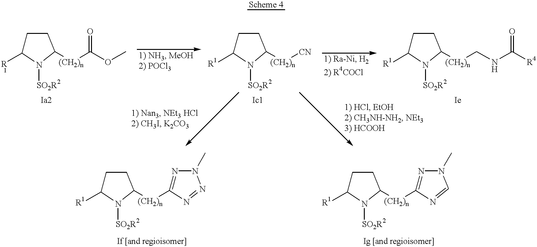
C1C([R1])N([SO2R2])C([(CH2)n]C(OC)=O)C1.C1C([R1])N([SO2R2])C([(CH2)n][CN])C1.C1C([R1])N([SO2R2])C([(CH2)n]CNC([R4])=O)C1.C1C([R1])N([SO2R2])C([(CH2)n]C2=NN(C)N=N2)C1.C1C([R1])N([SO2R2])C([(CH2)n]C2=NN(C)C=N2)C1
